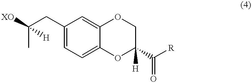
C(C)(CC1=CC=C2C(=C1)OCC(C([R])=O)([H])O2)([H])[XO]
